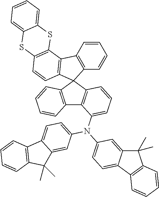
C1=CC=CC2=C1C1=C(C=CC3=C1SC1=CC=CC=C1S3)C21C2=C(C3=C1C=CC=C3)C(N(C1=CC=C3C(=C1)C(C)(C)C1=C3C=CC=C1)C1=CC=C3C(=C1)C(C)(C)C1=C3C=CC=C1)=CC=C2
